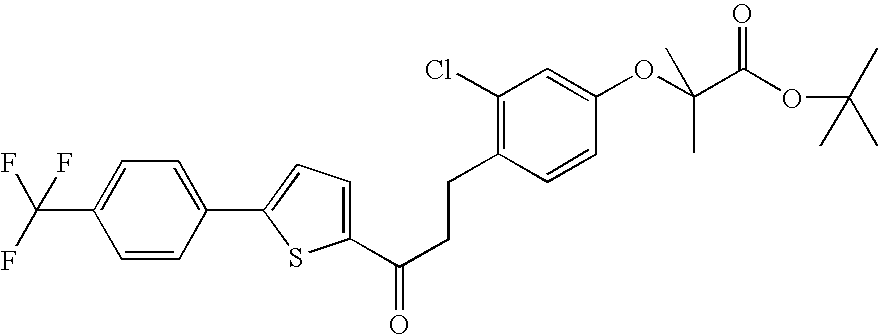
C1(C(CCC2=C(Cl)C=C(OC(C(OC(C)(C)C)=O)(C)C)C=C2)=O)=CC=C(C2=CC=C(C(F)(F)F)C=C2)S1
